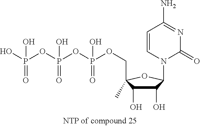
C1(O)C(O)C(COP(OP(OP(O)(O)=O)(O)=O)(O)=O)(C)OC1N1C(=O)N=C(N)C=C1
